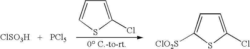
C1=C(Cl)SC=C1.[ClSO3H].[PCl5].C1=C(Cl)SC([ClO2S])=C1
